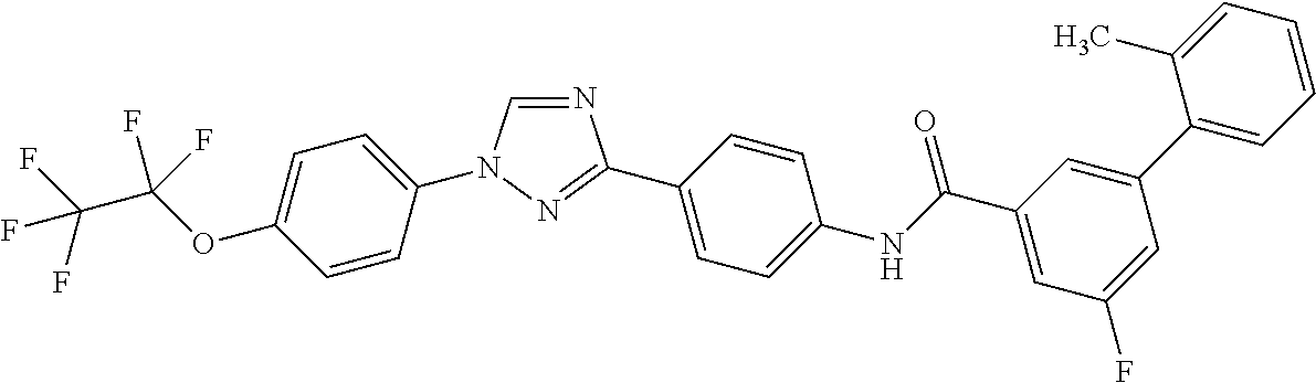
N1=CN(C2=CC=C(OC(F)(C(F)(F)F)F)C=C2)N=C1C1=CC=C(NC(C2=CC(F)=CC(C3=CC=CC=C3C)=C2)=O)C=C1
